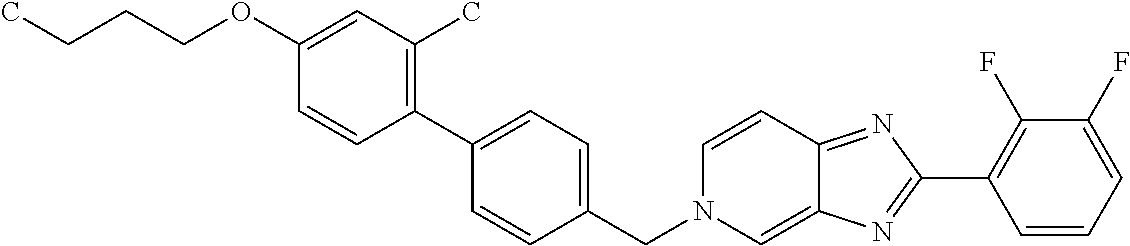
C1=CC=C(F)C(F)=C1C1=NC2=CN(CC3=CC=C(C4=C(C)C=C(OCCCC)C=C4)C=C3)C=CC2=N1
